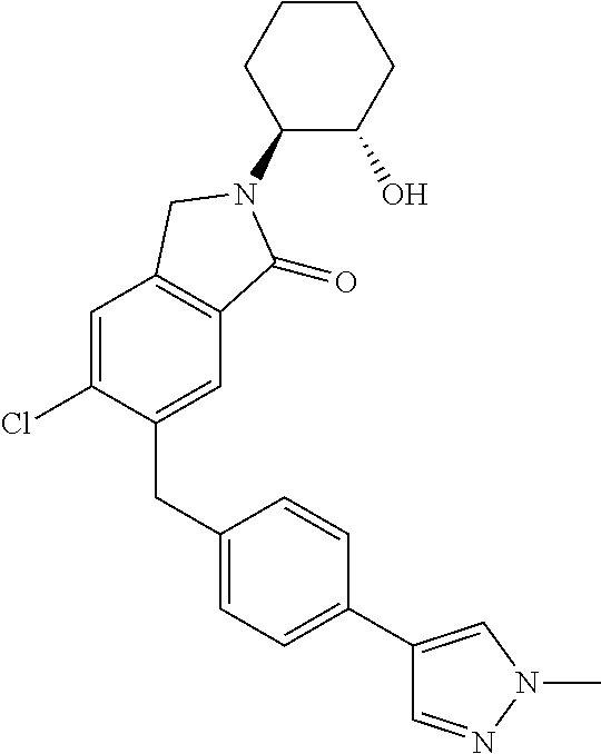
C1(CC2=CC=C(C3=CN(C)N=C3)C=C2)=CC2=C(C=C1Cl)CN(C1C(O)CCCC1)C2=O
